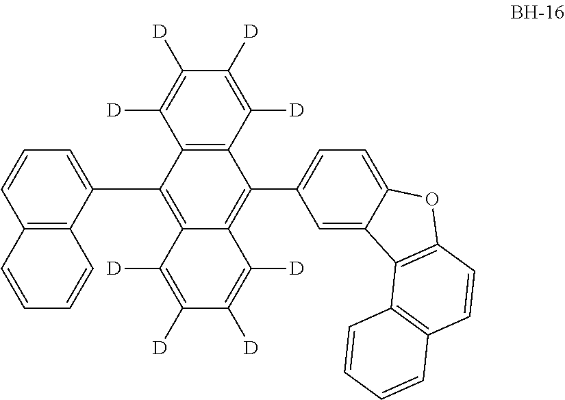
C12=C(C([D])=C([D])C([D])=C1[D])C(C1=CC=C3C(=C1)C1=C(O3)C=CC3=C1C=CC=C3)=C1C(=C2C2=CC=CC3=C2C=CC=C3)C([D])=C([D])C([D])=C1[D]
